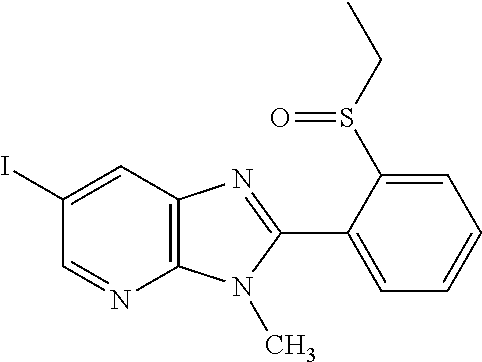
C12=C(C=C(I)C=N1)N=C(C1=CC=CC=C1S(CC)=O)N2C
